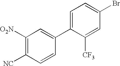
C1([O2N])=C([NC])C=CC(C2=CC=C(Br)C=C2[CF3])=C1
